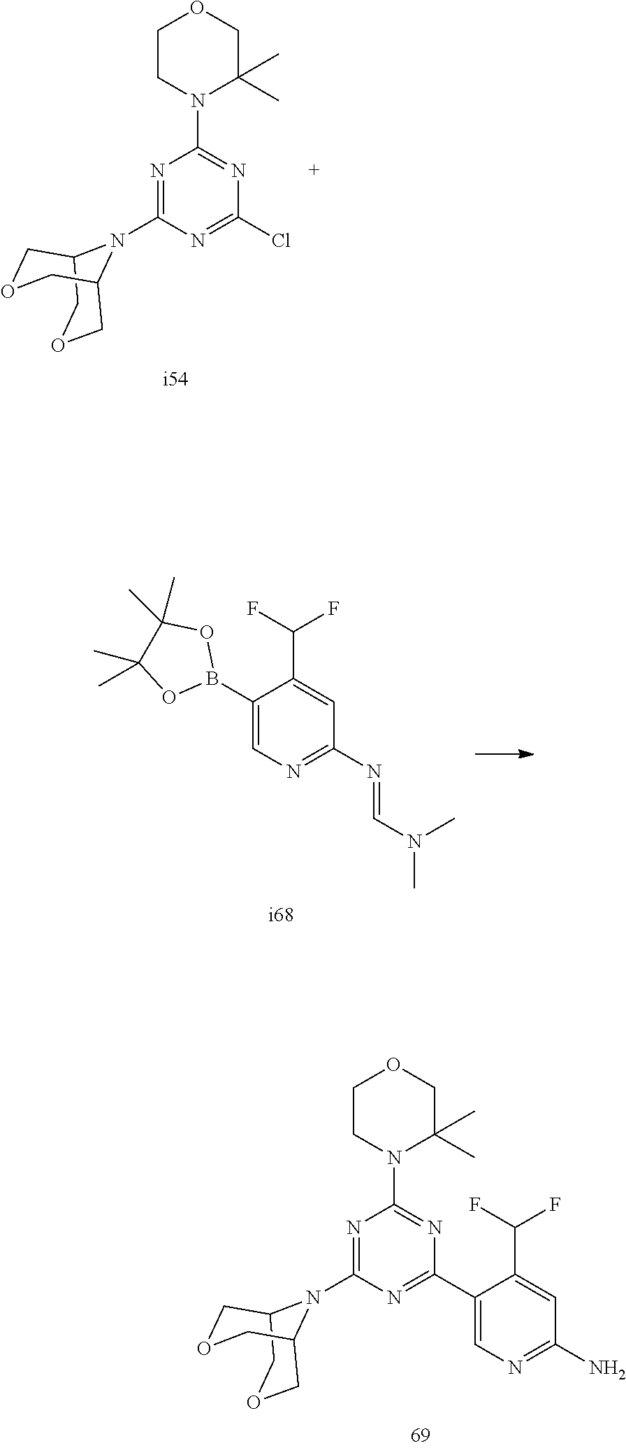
C1(B2OC(C)(C)C(C)(C)O2)=CN=C(N=CN(C)C)C=C1C(F)F.C1CN(C2=NC(Cl)=NC(N3C4COCC3COC4)=N2)C(C)(C)CO1.C1CN(C2=NC(C3=CN=C(N)C=C3C(F)F)=NC(N3C4COCC3COC4)=N2)C(C)(C)CO1
